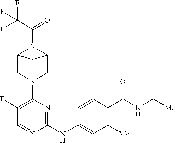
C1(N2CC3N(C(C(F)(F)F)=O)C(C2)C3)=C(F)C=NC(NC2=CC([Me])=C(C(NC[Me])=O)C=C2)=N1
